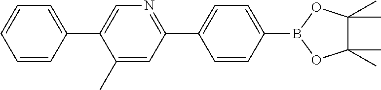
C1(C)=CC(C2=CC=C(B3OC(C)(C)C(C)(C)O3)C=C2)=NC=C1C1=CC=CC=C1
